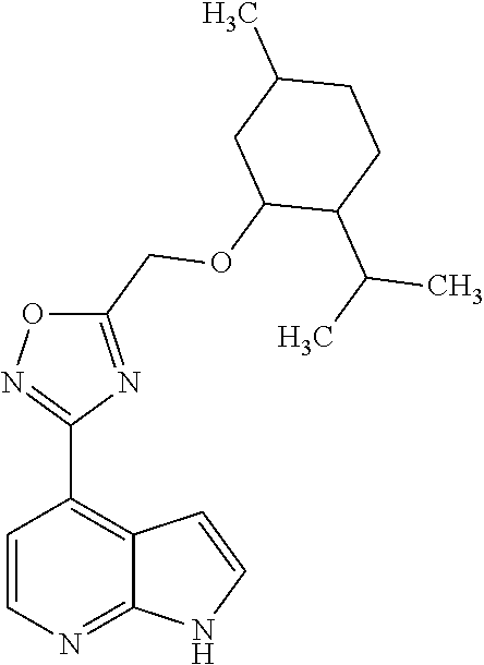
C1=CN=C2C(=C1C1=NOC(COC3C(C(C)C)CCC(C)C3)=N1)C=CN2
